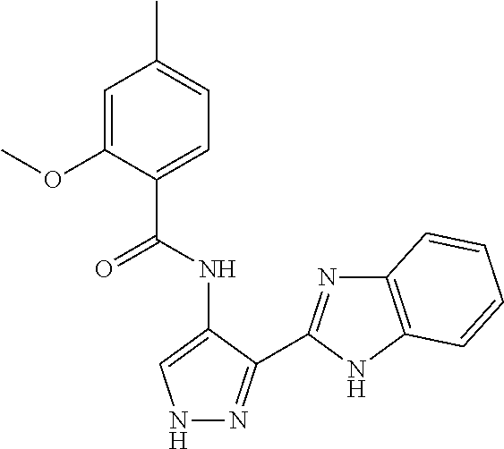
C1=C(OC)C(C(NC2=CNN=C2C2=NC3=C(N2)C=CC=C3)=O)=CC=C1C
